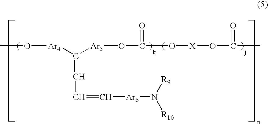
C(=CC=C[Ar6]N([R10])[R9])([Ar4]OC)[Ar5]OC(O[X]OC(C)=O)=O
